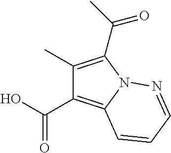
C1(C)=C(C(=O)C)N2C(=C1C(=O)O)C=CC=N2
